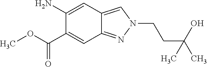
C1(N)=CC2=CN(CCC(O)(C)C)N=C2C=C1C(=O)OC
